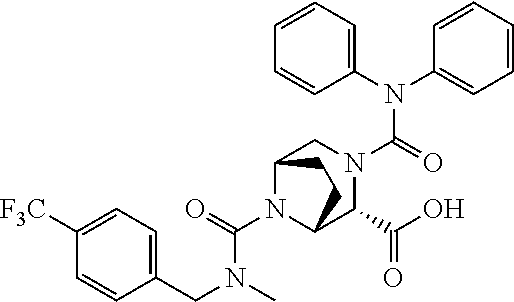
N(C(N1C2C(C(O)=O)N(C(=O)N(C3=CC=CC=C3)C3=CC=CC=C3)CC1CC2)=O)(C)CC1=CC=C([F3C])C=C1
